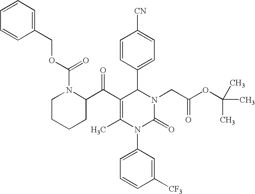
C1CCCC(C(C2=C(C)N(C3=CC=CC([CF3])=C3)C(=O)N(CC(OC(C)(C)C)=O)C2C2=CC=C([CN])C=C2)=O)N1C(OCC1=CC=CC=C1)=O
